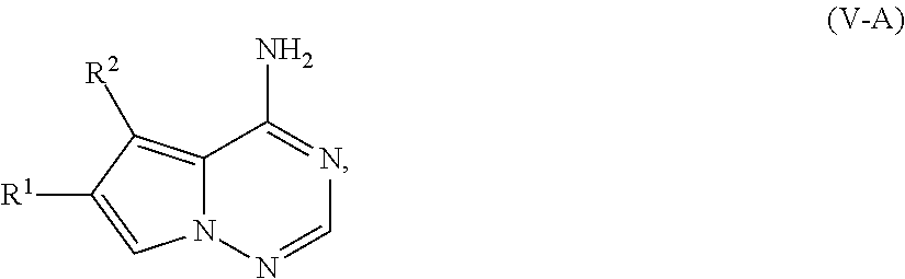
N12C(=C([R2])C([R1])=C1)C(N)=NC=N2
